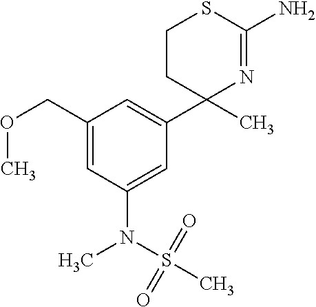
COCC1=CC(N(S(C)(=O)=O)C)=CC(C2(C)N=C(N)SCC2)=C1
